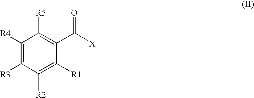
C1([R4])=C([R3])C([R2])=C([R1])C(C([X])=O)=C1[R5]
